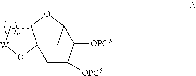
C123CC(Oc1c[W]O2)C([OPG6])C([OPG5])C3
